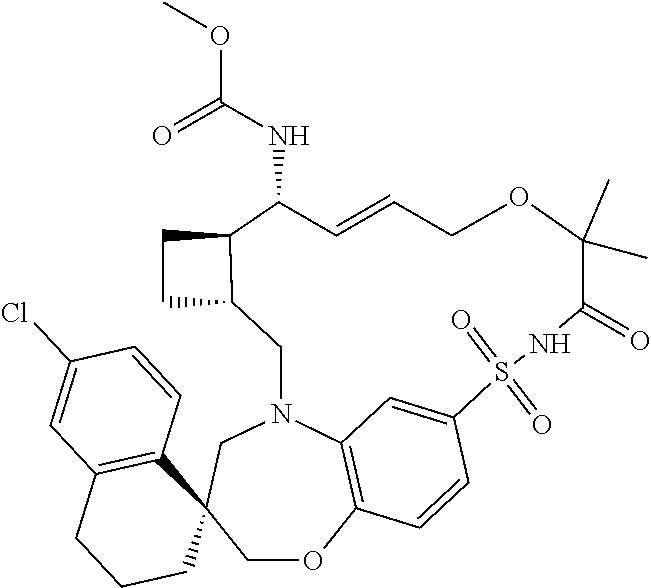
N12CC3C(CC3)C(NC(=O)OC)C=CCOC(C)(C)C(=O)NS(=O)(=O)C3=CC1=C(OCC1(C2)C2=C(CCC1)C=C(Cl)C=C2)C=C3
